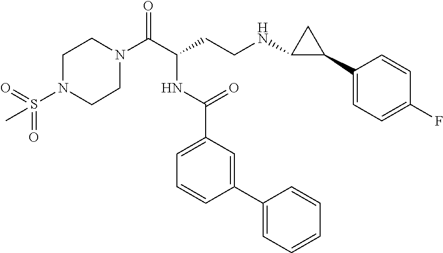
C1N(C(C(CCNC2C(C3=CC=C(F)C=C3)C2)NC(C2=CC=CC(C3=CC=CC=C3)=C2)=O)=O)CCN(S(=O)(=O)C)C1
